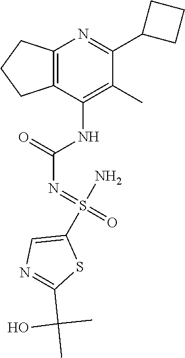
C12=C(C(NC(N=S(=O)(N)C3=CN=C(C(C)(C)O)S3)=O)=C(C)C(C3CCC3)=N1)CCC2
